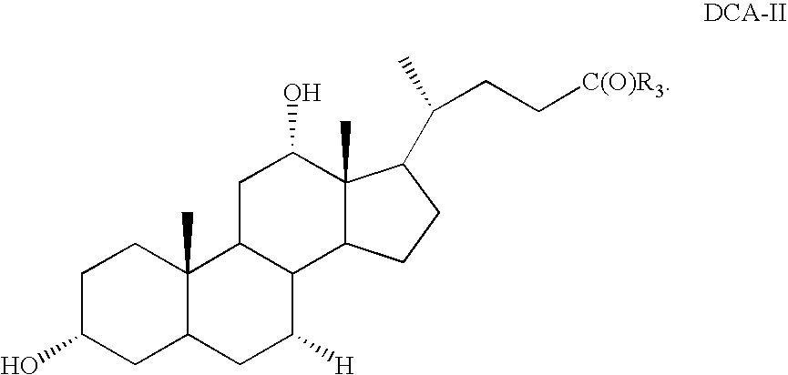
C1C(O)CC2C(C)(C1)C1C(C([H])C2)C2C(C)(C(O)C1)C(C(C)CC[C(O)R3])CC2
